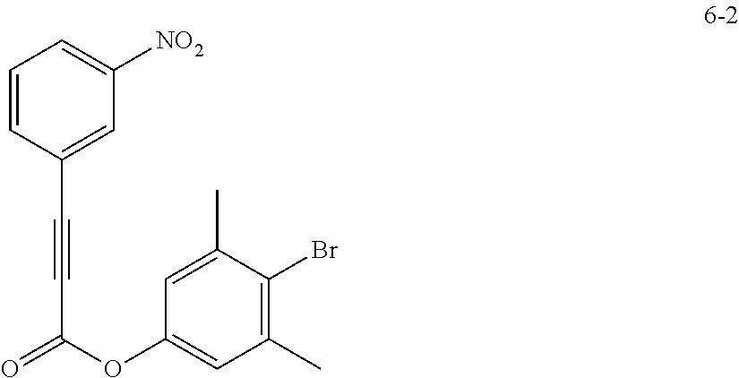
C1=CC(C#CC(=O)OC2=CC(C)=C(Br)C(C)=C2)=CC([NO2])=C1
